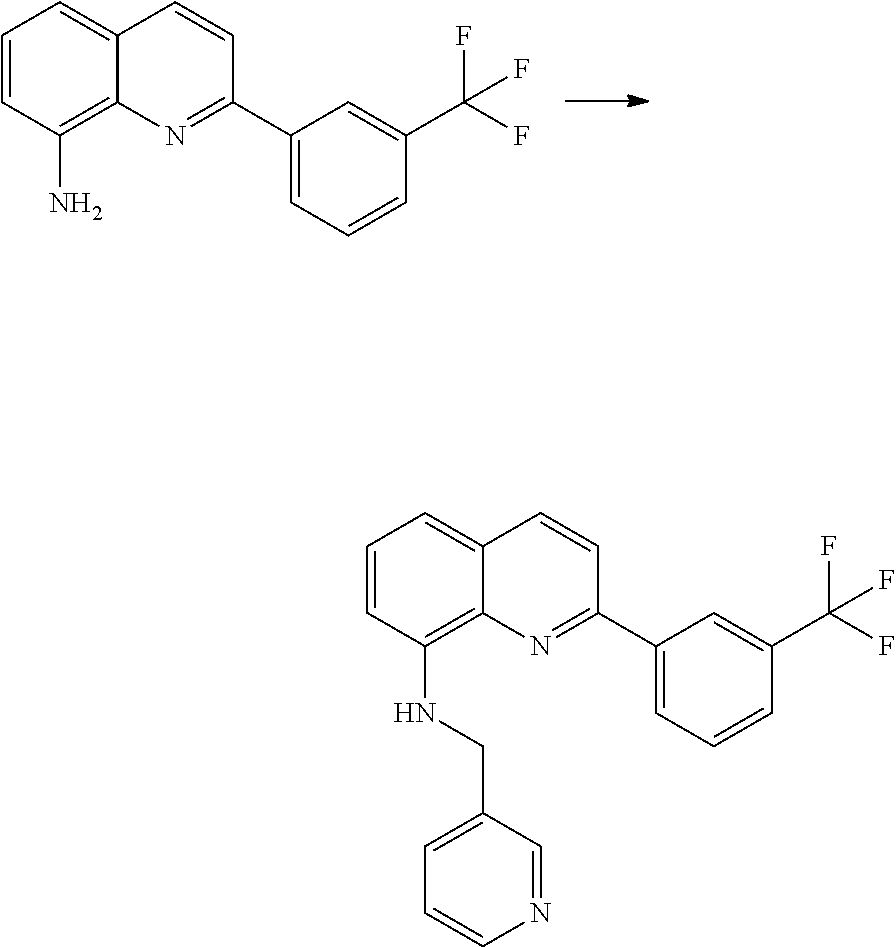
C12=CC=CC(N)=C1N=C(C1=CC=CC(C(F)(F)F)=C1)C=C2.C12=CC=CC(NCC3=CC=CN=C3)=C1N=C(C1=CC=CC(C(F)(F)F)=C1)C=C2
